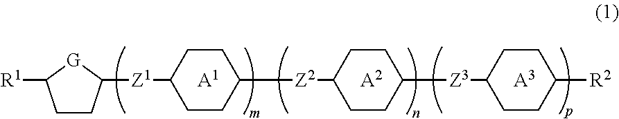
C1CC([Z1]C2CCC([Z2]C3CCC([Z3]C4CCC([R2])CC4)CC3)CC2)[G]C1[R1].[A3].[A2].[A1]
